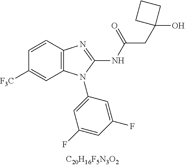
C1=CC2=C(C=C1[CF3])N(C1=CC(F)=CC(F)=C1)C(NC(CC1(O)CCC1)=O)=N2
